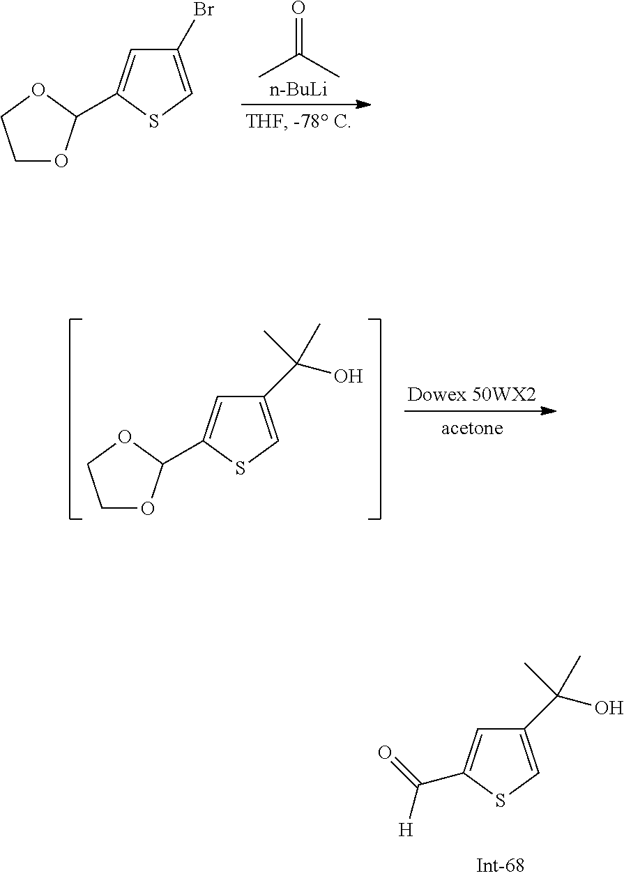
C1(Br)=CSC(C2OCCO2)=C1.O=C(C)C.[n-BuLi].C1(C(O)(C)C)=CSC(C2OCCO2)=C1.[Dowex 50WX2].C1(C(O)(C)C)=CSC(C(=O)[H])=C1
